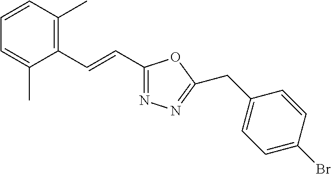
C1=CC(C)=C(C=CC2=NN=C(CC3=CC=C(Br)C=C3)O2)C(C)=C1
